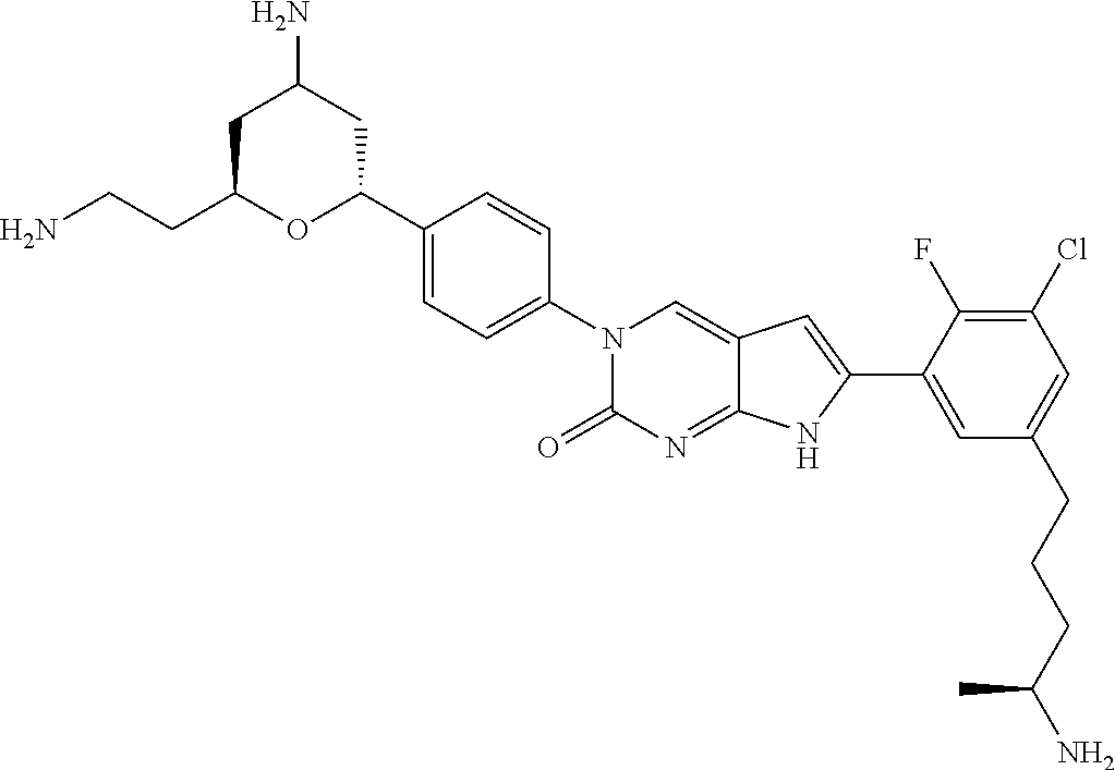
C(CC1OC(C2=CC=C(N3C(=O)N=C4C(=C3)C=C(C3=CC(CCCC(N)C)=CC(Cl)=C3F)N4)C=C2)CC(N)C1)N
